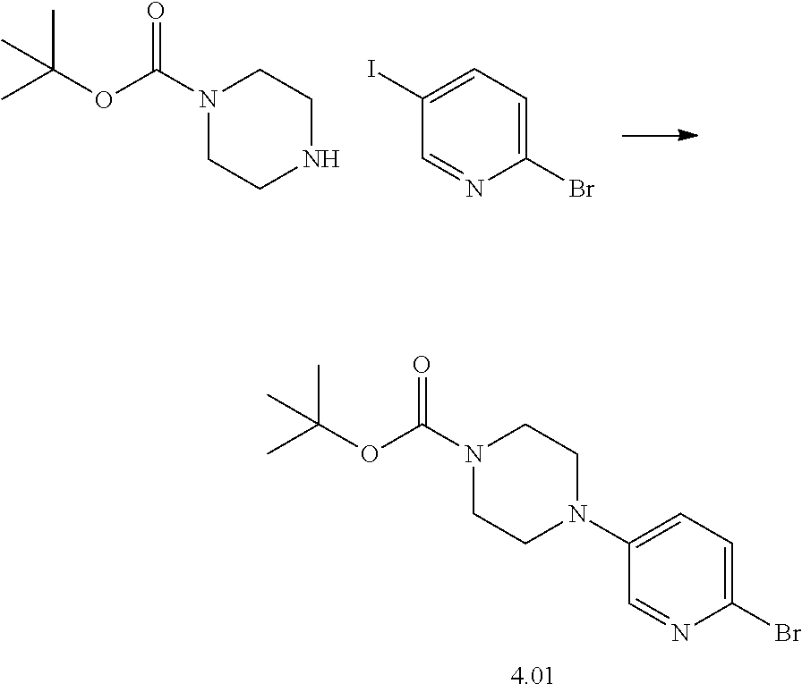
N1(C(OC(C)(C)C)=O)CCN(C2=CC=C(Br)N=C2)CC1.N1(C(OC(C)(C)C)=O)CCNCC1.C1(Br)=CC=C(I)C=N1
